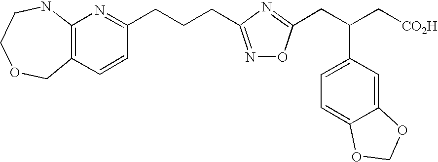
C1OCC2=C(NC1)N=C(CCCC1=NOC(CC(C[CO2H])C3=CC=C4C(=C3)OCO4)=N1)C=C2
